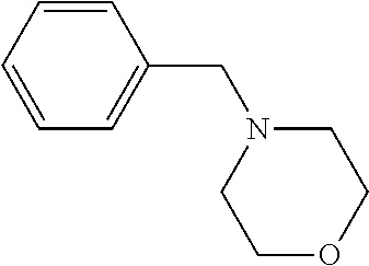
C1=CC=CC(CN2CCOCC2)=C1
